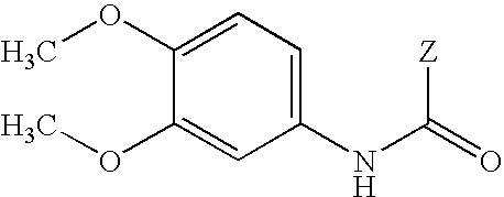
COC1=CC=C(NC([Z])=O)C=C1OC
